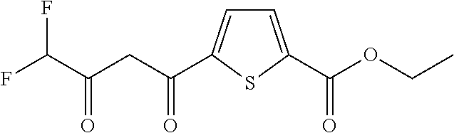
C1=C(C(OCC)=O)SC(C(CC(C(F)F)=O)=O)=C1
